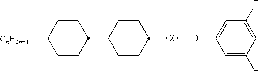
C1([CnH2n+1])CCC(C2CCC([CO]OC3=CC(F)=C(F)C(F)=C3)CC2)CC1
